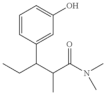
CCC(C(C(N(C)C)=O)C)C1=CC(O)=CC=C1
